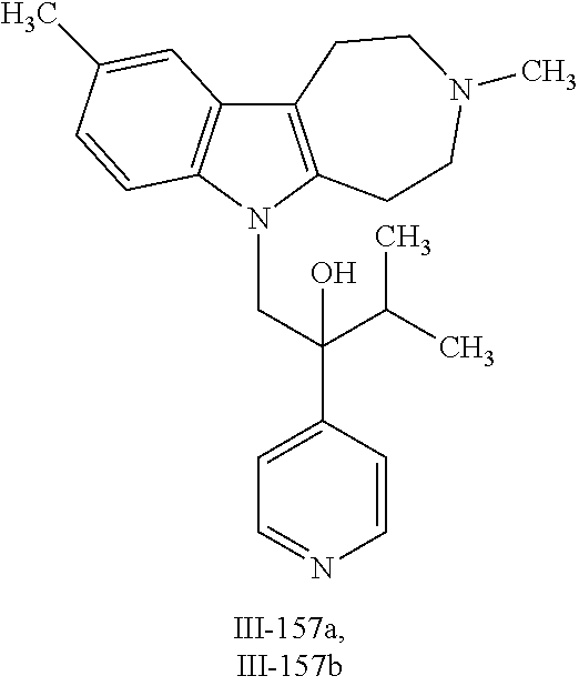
C12=C(N(CC(C3=CC=NC=C3)(O)C(C)C)C3=C1C=C(C)C=C3)CCN(C)CC2
